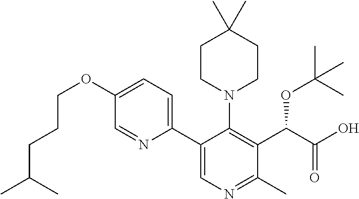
C1CN(C2=C(C(C(O)=O)OC(C)(C)C)C(C)=NC=C2C2=CC=C(OCCCC(C)C)C=N2)CCC1(C)C
